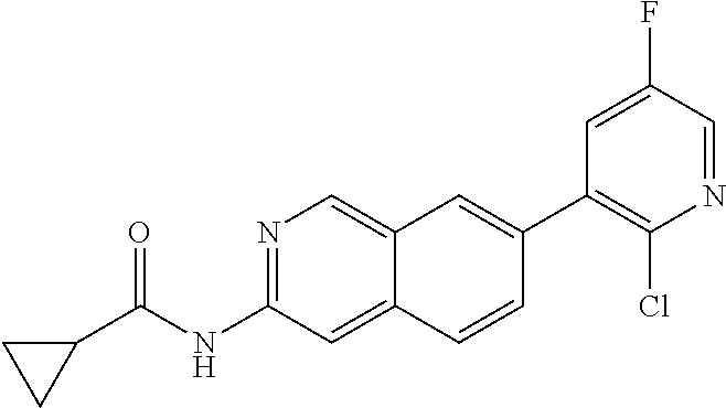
N1=C(NC(C2CC2)=O)C=C2C(=C1)C=C(C1=C(Cl)N=CC(F)=C1)C=C2
